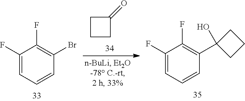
C1=CC=C(F)C(F)=C1Br.C1(=O)CCC1.C1(F)=C(C2(O)CCC2)C=CC=C1F
